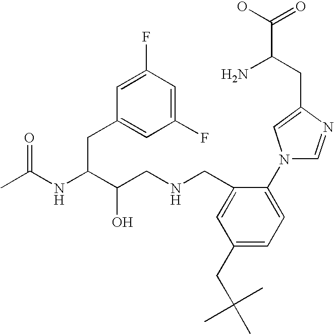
CC(NC(C(CNCC1=CC(CC(C)(C)C)=CC=C1N1C=NC(CC(C(O)=O)N)=C1)O)CC1=CC(F)=CC(F)=C1)=O
